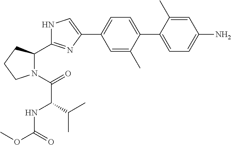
C1=C(C)C(C2=CC=C(N)C=C2C)=CC=C1C1=CNC(C2N(C(=O)C(NC(OC)=O)C(C)C)CCC2)=N1
